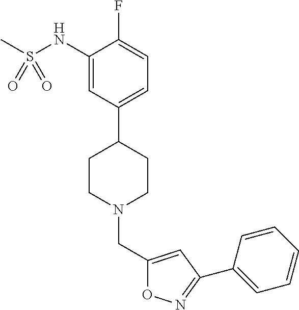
C1(NS(C)(=O)=O)=CC(C2CCN(CC3=CC(C4=CC=CC=C4)=NO3)CC2)=CC=C1F
